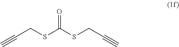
C(CSC(SCC#C)=O)#C
